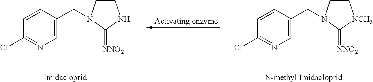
C1=CC(Cl)=NC=C1CN1CCNC1=[NNO2].C1=CC(Cl)=NC=C1CN1CC[NCH3]C1=[NNO2]
